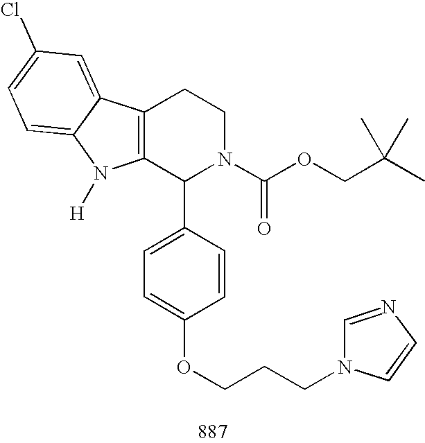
C12=C(C(C3=CC=C(OCCCN4C=NC=C4)C=C3)N(C(OCC(C)(C)C)=O)CC1)N([H])C1=CC=C(Cl)C=C21
